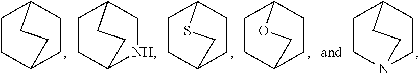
C1CC2CCC1CC2.C1CC2[NH]CC1CC2.C1CC2CCC1SC2.C1CC2CCC1OC2.C1CN2CCC1CC2
